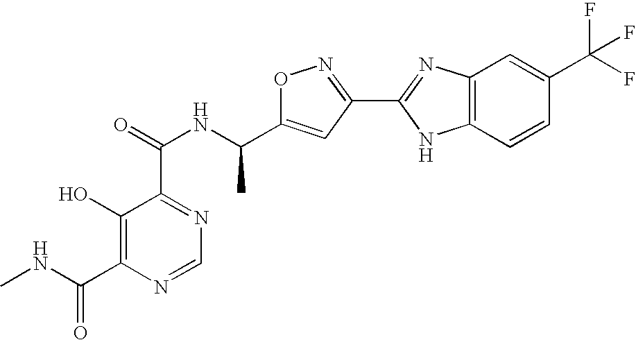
OC1=C(C(=O)NC)N=CN=C1C(NC(C1=CC(C2=NC3=C(N2)C=CC(C(F)(F)F)=C3)=NO1)C)=O
